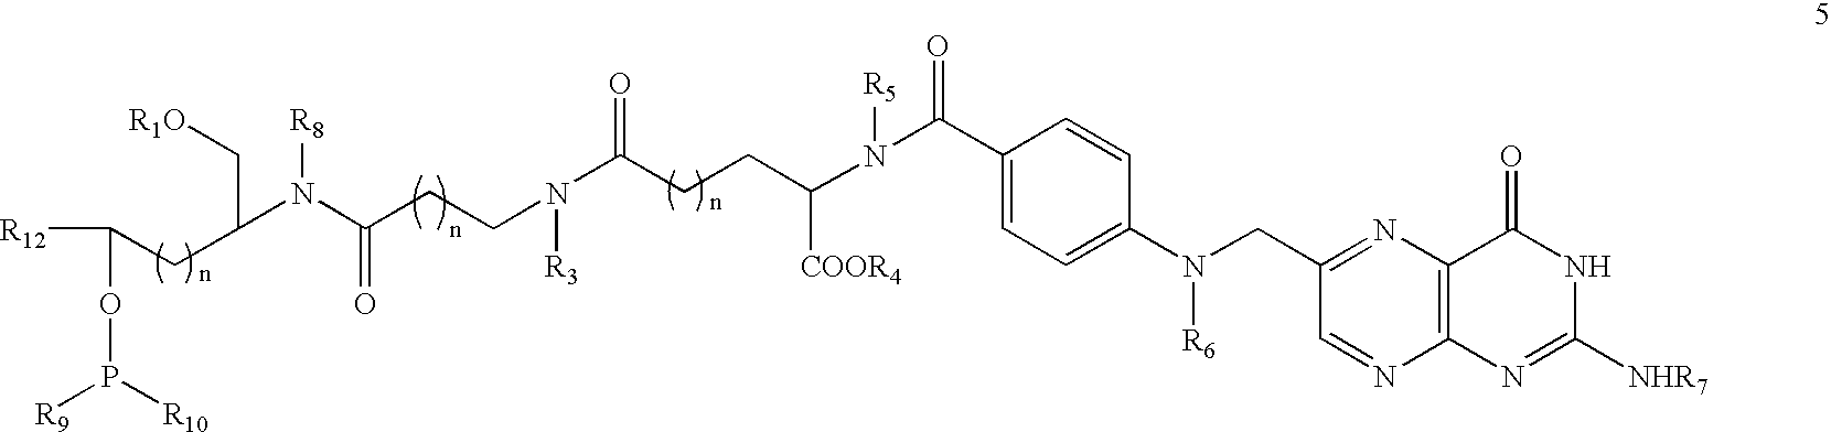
N(C(CCC([COOR4])N([R5])C(C1=CC=C(N(CC2=NC3=C(N=C2)N=C([NHR7])NC3=O)[R6])C=C1)=O)=O)([R3])CCC(N(C(C[R1O])CC(OP([R9])[R10])[R12])[R8])=O
